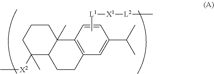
C1([X2]C)(C)C2C(C)(CCC1)C1=C(CC2)C=C(C(C)C)C=C1.C[L1][X1][L2]C
